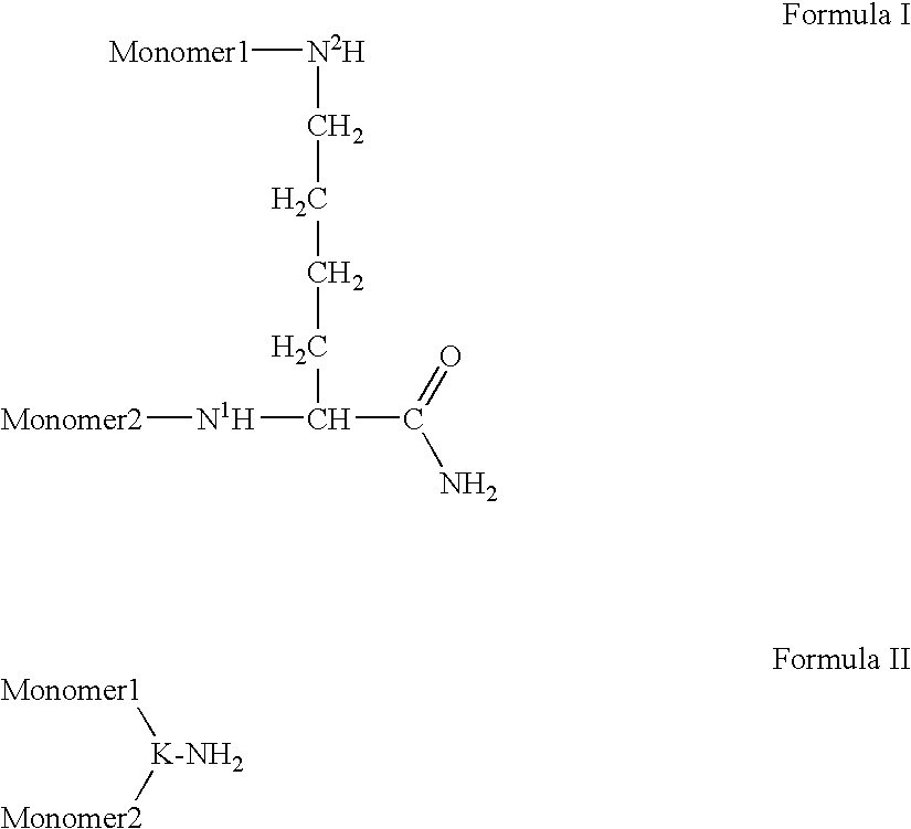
[N2H](CCCCC(C(N)=O)[N1H][Monomer2])[Monomer1].[K-NH2]([Monomer2])[Monomer1]
